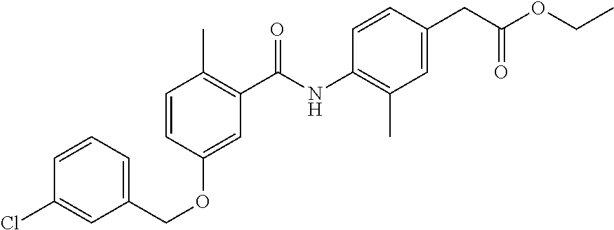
C1(COC2=CC(C(NC3=C(C)C=C(CC(OCC)=O)C=C3)=O)=C(C)C=C2)=CC=CC(Cl)=C1
